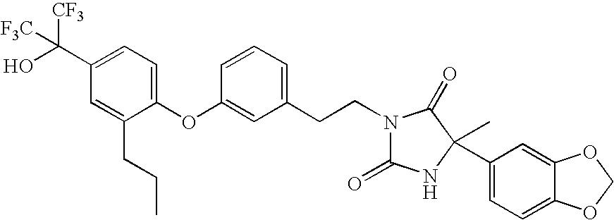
C1(OC2=CC(CCN3C(=O)NC(C)(C4=CC=C5C(=C4)OCO5)C3=O)=CC=C2)=CC=C(C(O)([CF3])[F3C])C=C1CCC
